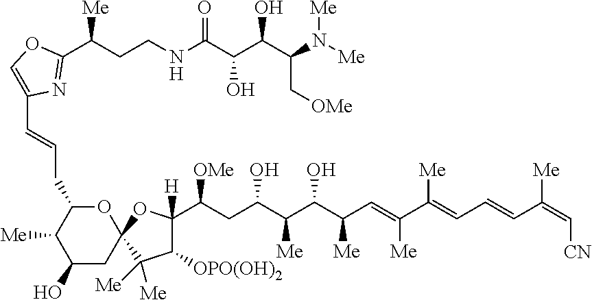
C1(C(CCNC(C(C(O)C(N([Me])[Me])C[OMe])O)=O)[Me])=NC(C=CCC2C([Me])C(O)CC3(O2)C([Me])([Me])C([OPO(OH)2])C(C([OMe])CC(C(C(O)C(C=C(C([Me])=CC=CC([Me])=C[CN])[Me])[Me])[Me])O)([H])O3)=CO1
